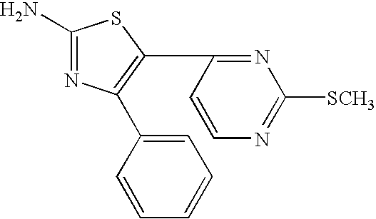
C1=C(C2=C(C3=NC([SCH3])=NC=C3)SC(N)=N2)C=CC=C1
